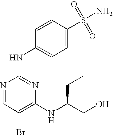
N1=CC(Br)=C(NC(CO)CC)N=C1NC1=CC=C(S(=O)(=O)N)C=C1
